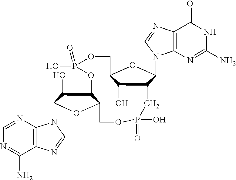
C12=C(N=CN=C1N)N(C1C(O)C3C(O1)COP(O)(=O)CC1C(O)C(COP(O)(=O)O3)OC1N1C3=C(N=C1)C(=O)NC(N)=N3)C=N2
